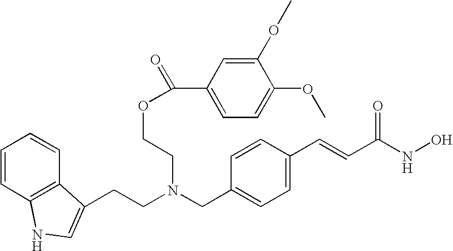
C1=CC2=C(C=C1)C(CCN(CC1=CC=C(C=CC(NO)=O)C=C1)CCOC(C1=CC=C(OC)C(OC)=C1)=O)=CN2
